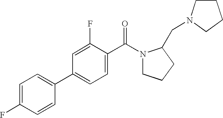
C1(F)=CC=C(C2=CC=C(C(=O)N3CCCC3CN3CCCC3)C(F)=C2)C=C1
